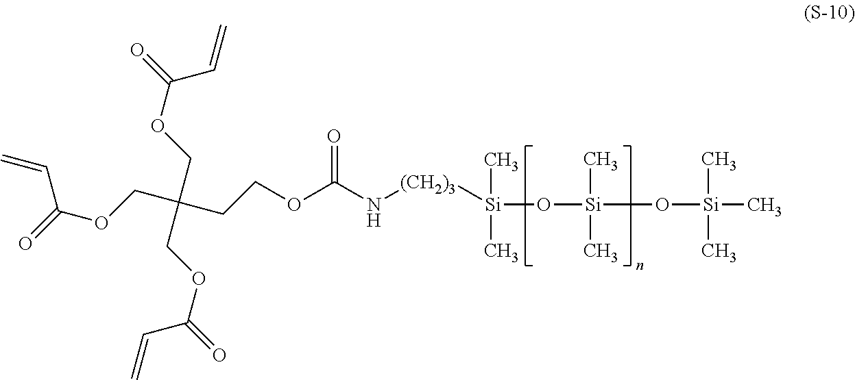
O([Si](O[Si](C)(C)C)(C)C)[Si](C)(C)[(CH2)3]NC(OCCC(COC(=O)C=C)(COC(=O)C=C)COC(=O)C=C)=O
